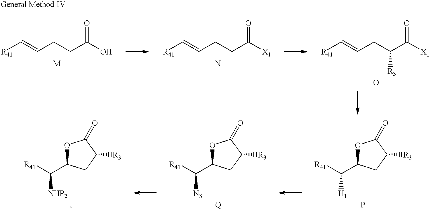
[R41]C=CCCC(O)=O.[R41]C=CCCC([X1])=O.[R41]C=CCC(C([X1])=O)[R3].O1C(C([R41])[H1])CC([R3])C1=O.O1C(C([R41])[N3])CC([R3])C1=O.O1C(C([R41])[NHP2])CC([R3])C1=O
